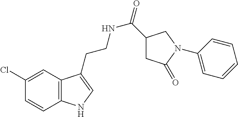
N(CCC1=CNC2=C1C=C(Cl)C=C2)C(=O)C1CC(=O)N(C2=CC=CC=C2)C1
